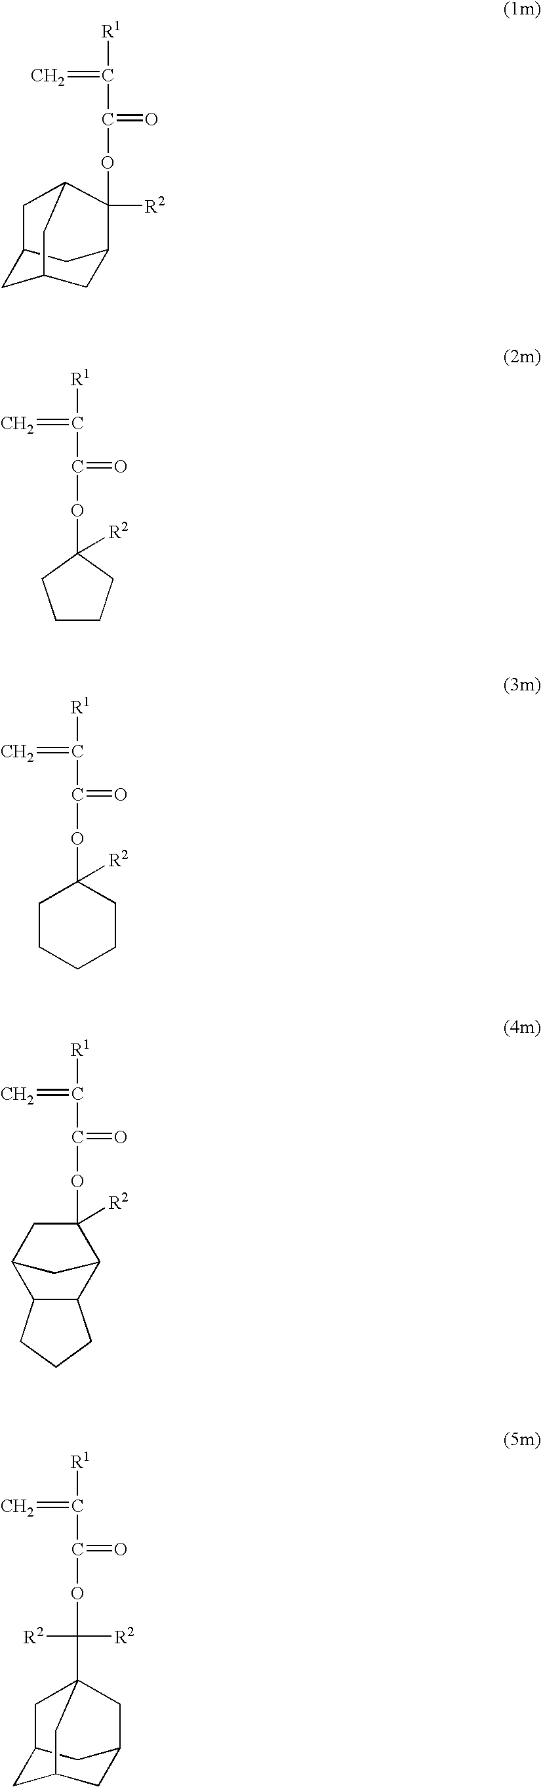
C=C([R1])C(OC1([R2])C2CC3CC(C2)CC1C3)=O.C12CC3CC(C1)CC(C(OC(C(=C)[R1])=O)([R2])[R2])(C3)C2.C=C([R1])C(OC1([R2])CCCC1)=O.C=C([R1])C(OC1([R2])CCCCC1)=O.C=C([R1])C(OC1([R2])CC2C3C(C1C2)CCC3)=O
